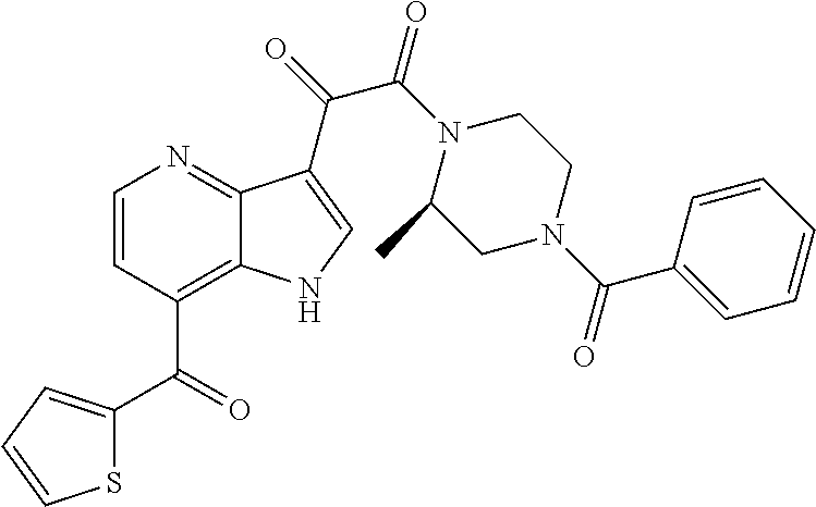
C1=CC(C(=O)C2=CC=CS2)=C2C(=N1)C(C(=O)C(N1C(C)CN(C(C3=CC=CC=C3)=O)CC1)=O)=CN2
